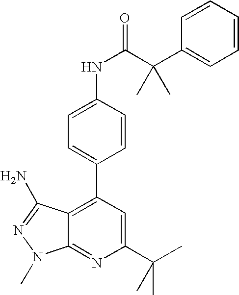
C1=C(NC(=O)C(C2=CC=CC=C2)(C)C)C=CC(C2=C3C(=NC(C(C)(C)C)=C2)N(C)N=C3N)=C1
